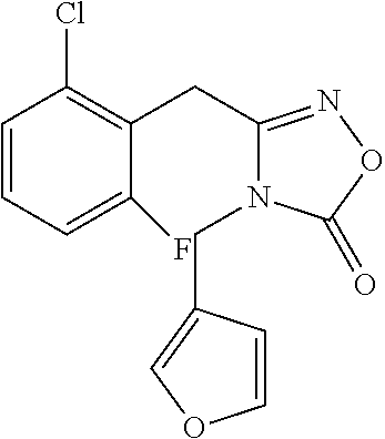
C1=CC=C(F)C(CC2=NOC(=O)N2CC2=COC=C2)=C1Cl
